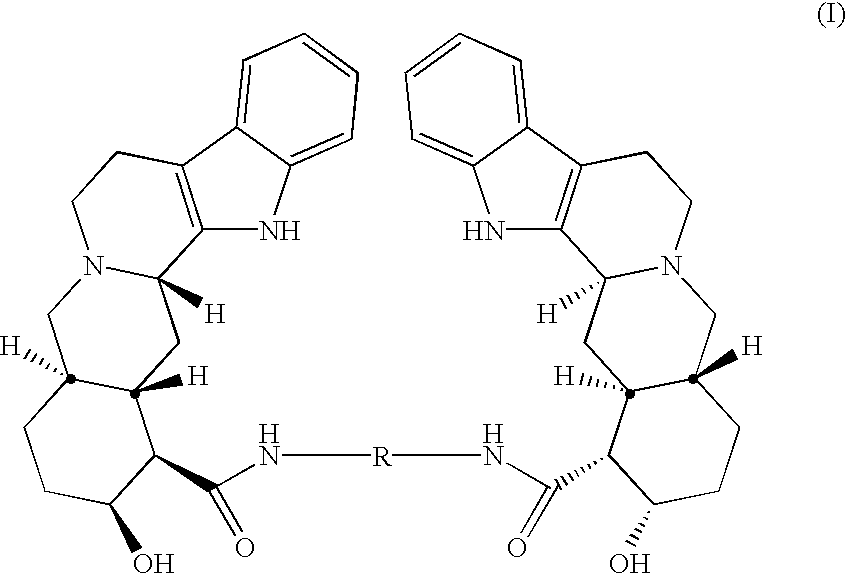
C12=C(C3=CC=CC=C3N1)CCN1C2([H])CC2([H])C([H])(C1)CCC(O)C2C(N[R]NC(C1C2([H])C([H])(CN3CCC4=C(NC5=CC=CC=C54)C3([H])C2)CCC1O)=O)=O
